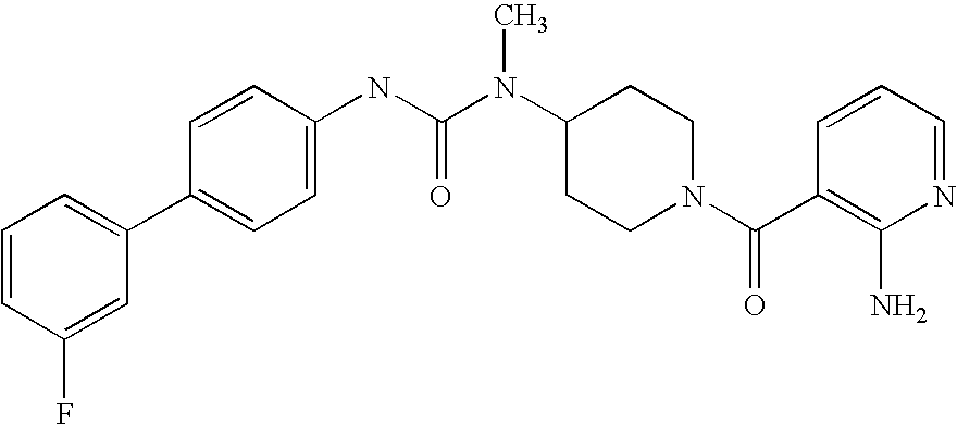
C1=CC(F)=CC(C2=CC=C(NC(N(C3CCN(C(C4=C(N)N=CC=C4)=O)CC3)C)=O)C=C2)=C1
